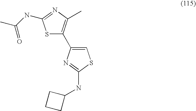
S1C(C2=CSC(NC3CCC3)=N2)=C(C)N=C1NC(C)=O
